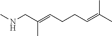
CNCC(=CCCC=C(C)C)C
